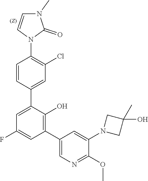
C1=CC(C2=CC(F)=CC(C3=CN=C(OC)C(N4CC(O)(C)C4)=C3)=C2O)=CC(Cl)=C1N1C(=O)N(C)C=C1
